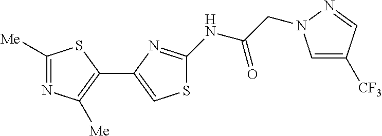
C1([Me])=NC([Me])=C(C2=CSC(NC(CN3C=C([CF3])C=N3)=O)=N2)S1
